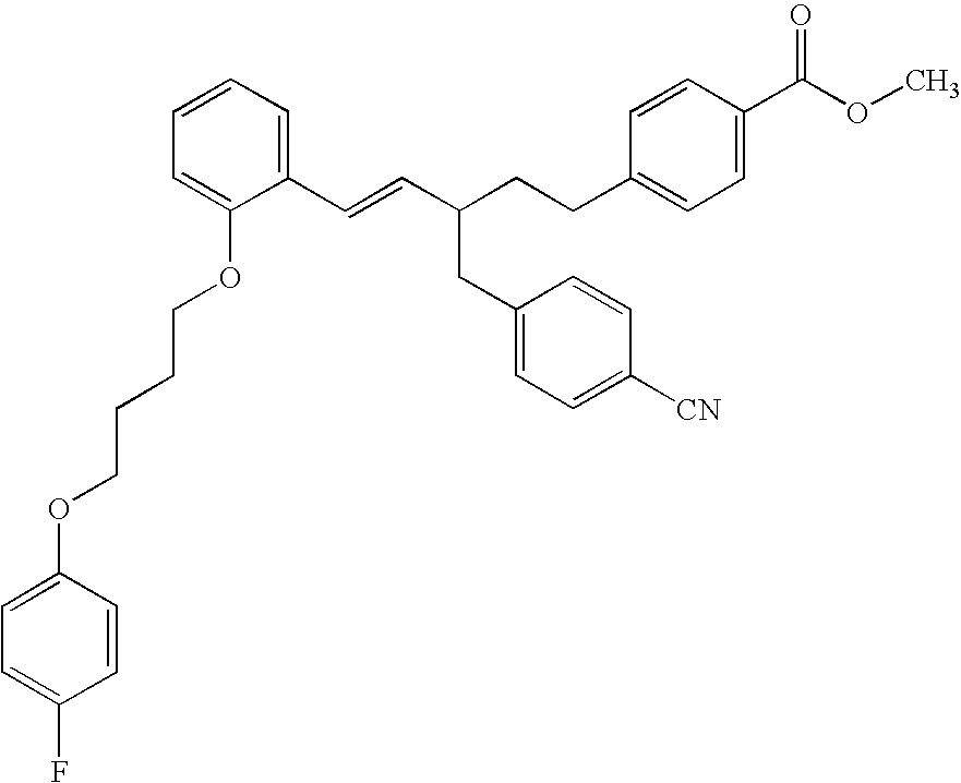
C(=CC(CCC1=CC=C(C(OC)=O)C=C1)CC1=CC=C([CN])C=C1)C1=CC=CC=C1OCCCCOC1=CC=C(F)C=C1
